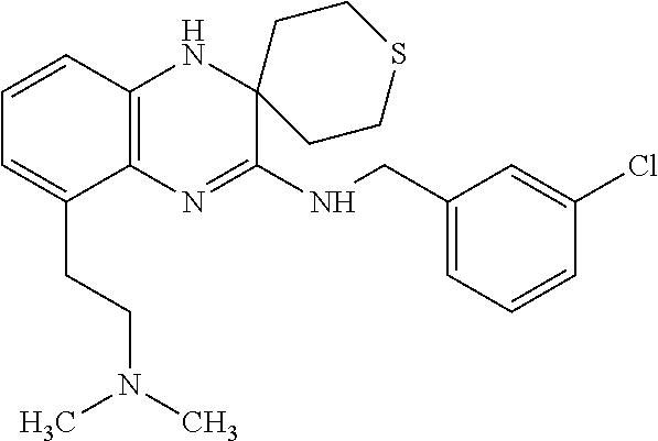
C12=C(N=C(NCC3=CC=CC(Cl)=C3)C3(N1)CCSCC3)C(CCN(C)C)=CC=C2
